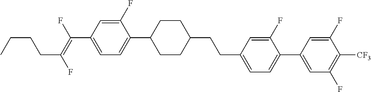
C(C1=CC=C(C2=CC(F)=C([CF3])C(F)=C2)C(F)=C1)CC1CCC(C2=CC=C(C(=C(F)CCCC)F)C=C2F)CC1
